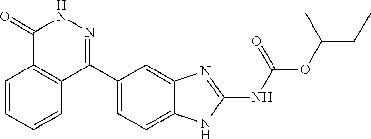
O(C(CC)C)C(=O)NC1=NC2=CC(C3=NNC(=O)C4=C3C=CC=C4)=CC=C2N1
